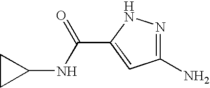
NC1=NNC(C(=O)NC2CC2)=C1
